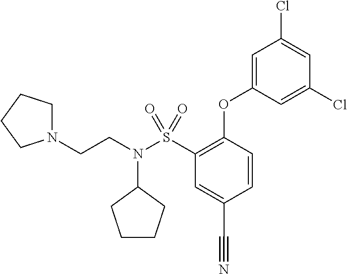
S(C1=C(OC2=CC(Cl)=CC(Cl)=C2)C=CC(C#N)=C1)(N(CCN1CCCC1)C1CCCC1)(=O)=O
